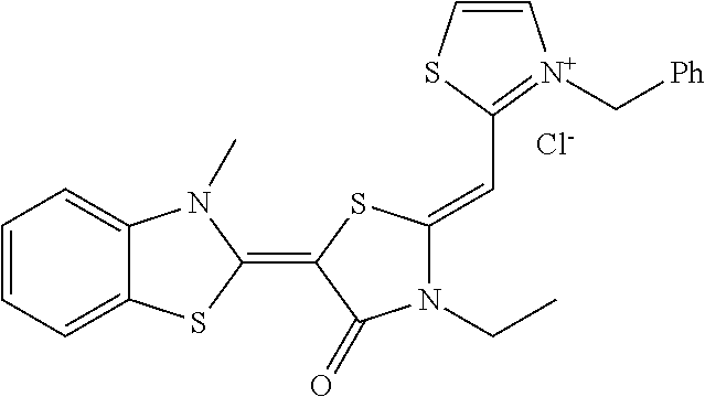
[Cl-].C1=CC=C2C(=C1)N(C)C(=C1SC(=CC3=[N+](C[Ph])C=CS3)N(CC)C1=O)S2
